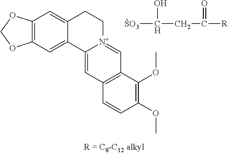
C12=C(C=C3C(=C1)CC[N+]1=CC4=C(C=C31)C=CC(OC)=C4OC)OCO2.[SO3]C(CC([R])=O)O
